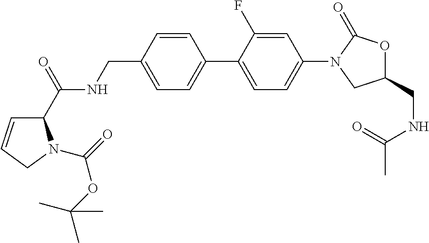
C1=C(CNC(C2C=CCN2C(=O)OC(C)(C)C)=O)C=CC(C2=CC=C(N3CC(CNC(C)=O)OC3=O)C=C2F)=C1
